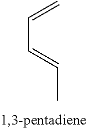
C(C)=CC=C
